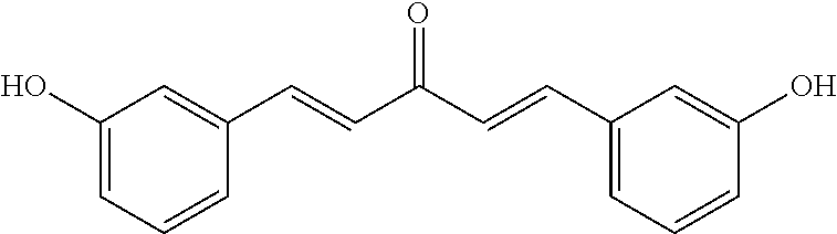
C1(O)=CC(C=CC(=O)C=CC2=CC(O)=CC=C2)=CC=C1
